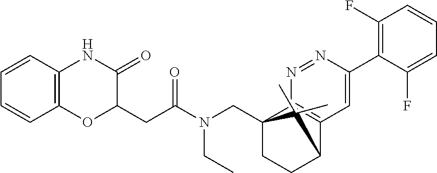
C12(CN(C(CC3C(=O)NC4=C(O3)C=CC=C4)=O)CC)CCC(C3=C1N=NC(C1=C(F)C=CC=C1F)=C3)C2(C)C
